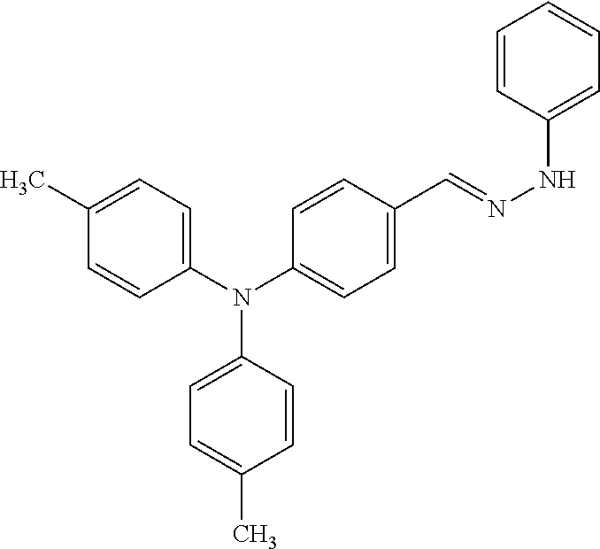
N(C1=CC=C(C=NNC2=CC=CC=C2)C=C1)(C1=CC=C(C)C=C1)C1=CC=C(C)C=C1
